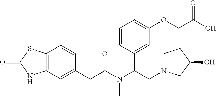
C12=C(C=C(CC(N(C(CN3CCC(O)C3)C3=CC(OCC(=O)O)=CC=C3)C)=O)C=C1)NC(=O)S2
